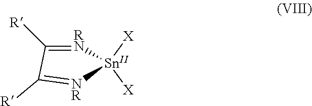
[X][Sn]1([X])[RN]=C([R])C([R])=[NR]1
